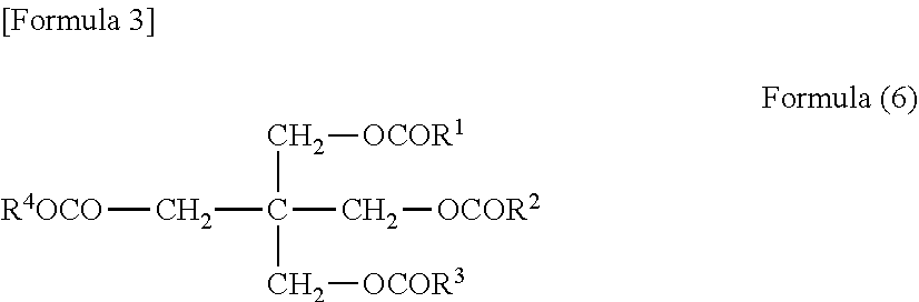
C(C(C[OCOR3])(C[OCOR2])C[R4OCO])[OCOR1]
